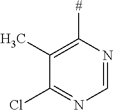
C1=NC([#])=C(C)C(Cl)=N1
